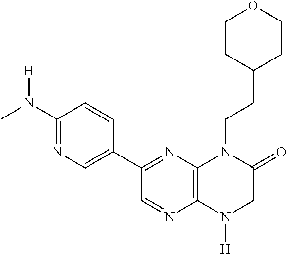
C1=NC2=C(N=C1C1=CN=C(N([H])C)C=C1)N(CCC1CCOCC1)C(=O)CN2[H]
